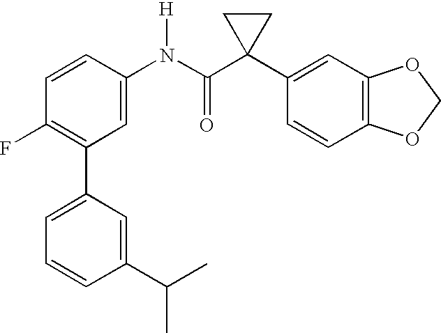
C1(N(C(C2(C3=CC4=C(C=C3)OCO4)CC2)=O)[H])=CC(C2=CC=CC(C(C)C)=C2)=C(F)C=C1
